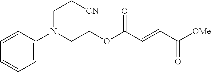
C1(N(CCOC(C=CC([OMe])=O)=O)CC[CN])=CC=CC=C1
